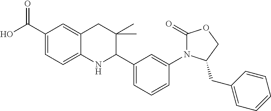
C1(C(O)=O)=CC=C2C(=C1)CC(C)(C)C(C1=CC=CC(N3C(=O)OCC3CC3=CC=CC=C3)=C1)N2
